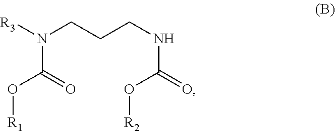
N(C(=O)O[R1])(CCCNC(O[R2])=O)[R3]
